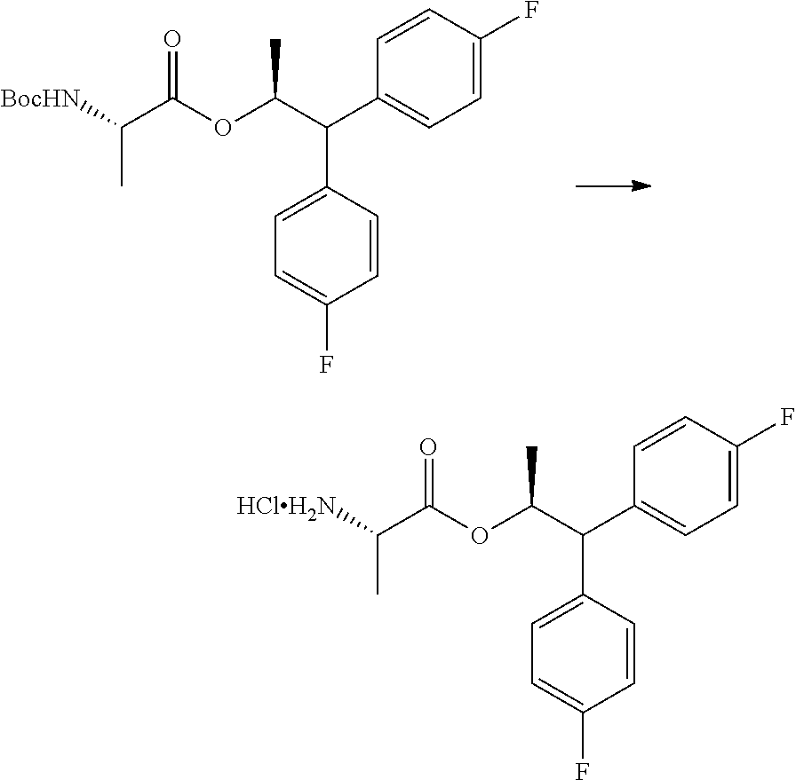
[BocHN]C(C(OC(C(C1=CC=C(F)C=C1)C1=CC=C(F)C=C1)C)=O)C.[HClH2N]C(C(OC(C(C1=CC=C(F)C=C1)C1=CC=C(F)C=C1)C)=O)C
